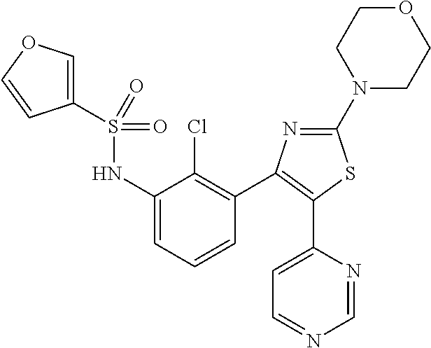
S(NC1=CC=CC(C2=C(C3=CC=NC=N3)SC(N3CCOCC3)=N2)=C1Cl)(=O)(=O)C1=COC=C1
